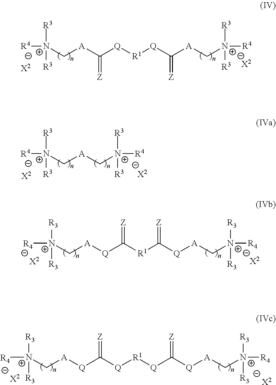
C([A]C([Q][R1][Q]C([A]C[N+]([R4])([R3])[R3])=[Z])=[Z])[N+]([R4])([R3])[R3].[X2].[X2].C([A][Q]C([R1]C([Q][A]C[N+]([R4])([R3])[R3])=[Z])=[Z])[N+]([R4])([R3])[R3].[X2].[X2].C([A]C[N+]([R4])([R3])[R3])[N+]([R4])([R3])[R3].[X2].[X2].C([A][Q]C([Q][R1][Q]C([Q][A]C[N+]([R4])([R3])[R3])=[Z])=[Z])[N+]([R4])([R3])[R3].[X2].[X2]
